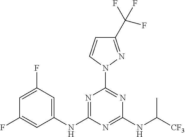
C1=C(F)C=C(NC2=NC(N3N=C(C(F)(F)F)C=C3)=NC(NC([CF3])C)=N2)C=C1F
